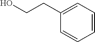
C1=CC=C(CCO)C=C1
